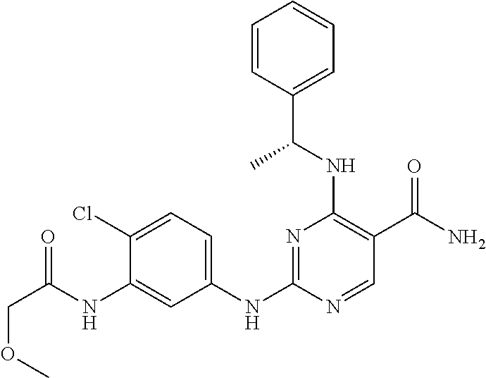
C1=C(Cl)C(NC(=O)COC)=CC(NC2=NC(NC(C3=CC=CC=C3)C)=C(C(N)=O)C=N2)=C1
